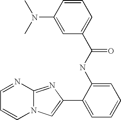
N12C(=NC(C3=CC=CC=C3NC(C3=CC=CC(N(C)C)=C3)=O)=C1)N=CC=C2
